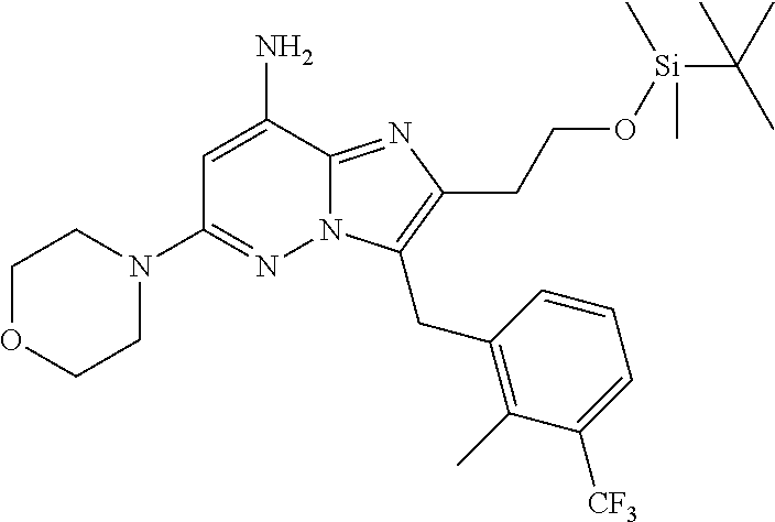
C1(N)=CC(N2CCOCC2)=NN2C1=NC(CCO[Si](C(C)(C)C)(C)C)=C2CC1=C(C)C([CF3])=CC=C1
